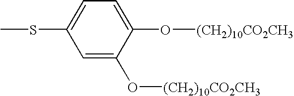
C1=C(O[(CH2)10CO2CH3])C(O[(CH2)10CO2CH3])=CC=C1SC
